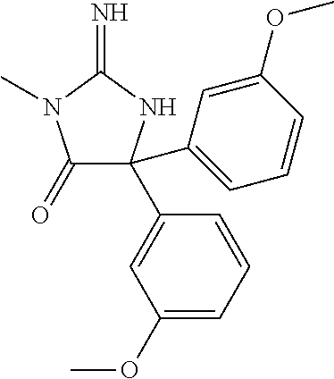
C1(=O)C(C2=CC=CC(OC)=C2)(C2=CC(OC)=CC=C2)NC(=N)N1C
